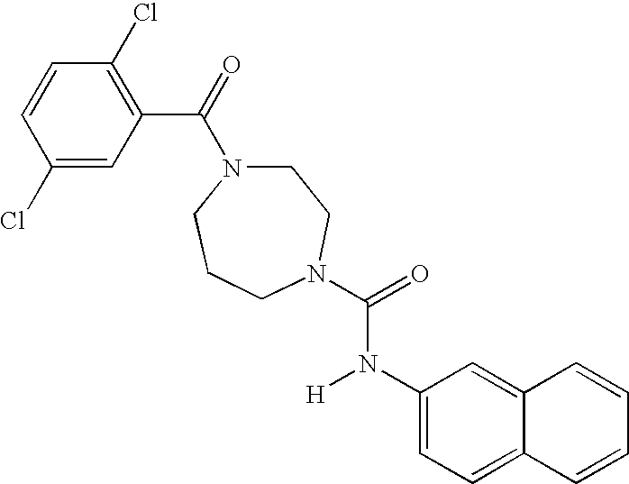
C1(C(=O)N2CCN(C(=O)N(C3=CC=C4C(=C3)C=CC=C4)[H])CCC2)=C(Cl)C=CC(Cl)=C1
